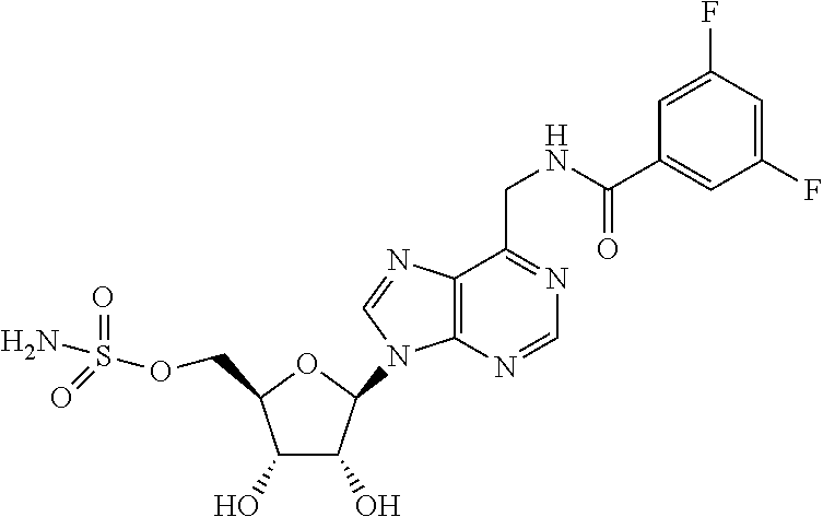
C1(O)C(O)C(N2C3=C(N=C2)C(CNC(C2=CC(F)=CC(F)=C2)=O)=NC=N3)OC1COS(N)(=O)=O
